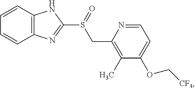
C1=CC2=C(C=C1)N=C(S(CC1=C(C)C(OC[CF3])=CC=N1)=O)N2
